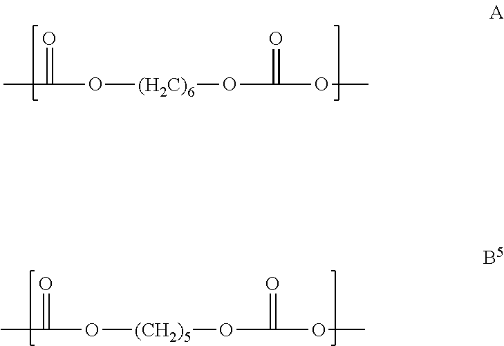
CC(=O)O[(H2C)6]OC(=O)OC.CC(=O)O[(CH2)5]OC(=O)OC
